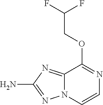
C1=CN=C(OCC(F)F)C2=NC(N)=NN12
